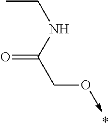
C(C)NC(=O)CO->C
